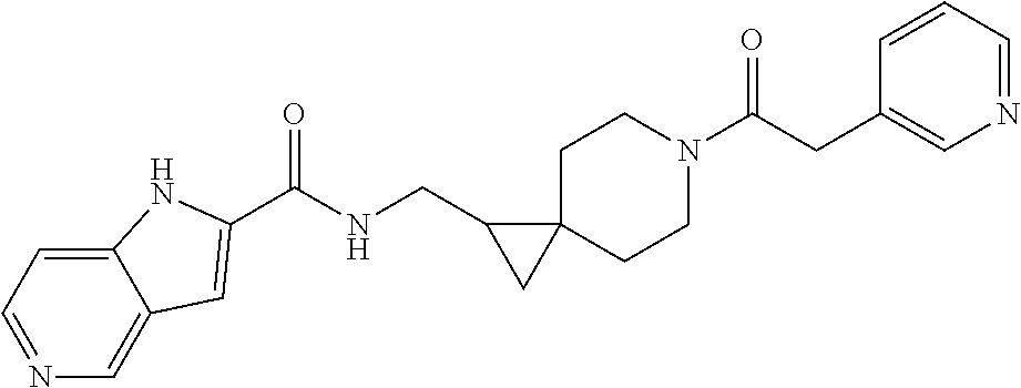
C1N(C(CC2=CN=CC=C2)=O)CCC2(C1)C(CNC(=O)C1=CC3=CN=CC=C3N1)C2
